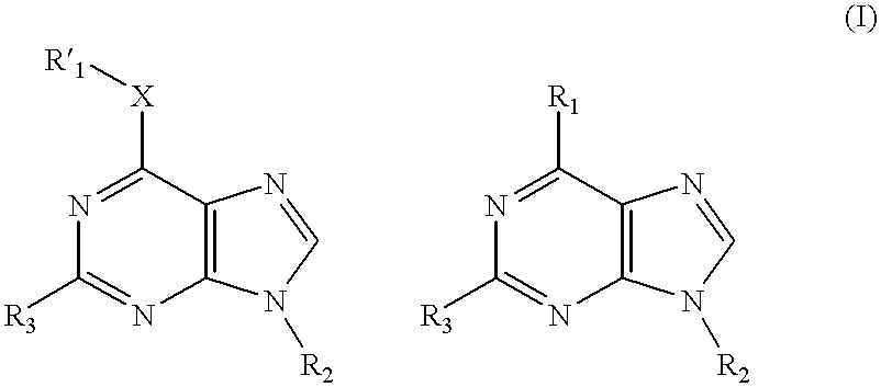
N1=C([X][R1])C2=C(N=C1[R3])N([R2])C=N2.N1=C([R1])C2=C(N=C1[R3])N([R2])C=N2
